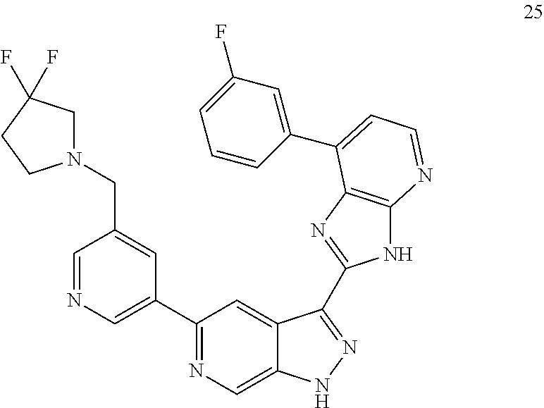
C1(C2=CN=CC(CN3CC(F)(F)CC3)=C2)=NC=C2C(=C1)C(C1=NC3=C(N1)N=CC=C3C1=CC(F)=CC=C1)=NN2
